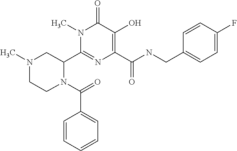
C1(C2N(C(C3=CC=CC=C3)=O)CCN(C)C2)=NC(C(NCC2=CC=C(F)C=C2)=O)=C(O)C(=O)N1C
